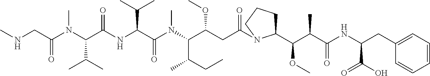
N(CC(N(C(C(NC(C(N(C(C(CC(=O)N1C(C(C(C(NC(CC2=CC=CC=C2)C(O)=O)=O)C)OC)CCC1)OC)C(CC)C)C)=O)C(C)C)=O)C(C)C)C)=O)C
